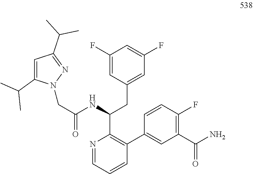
N1=CC=CC(C2=CC(C(=O)N)=C(F)C=C2)=C1C(NC(CN1C(C(C)C)=CC(C(C)C)=N1)=O)CC1=CC(F)=CC(F)=C1
